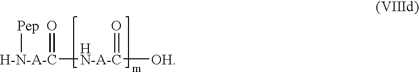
[H-N-A-C]([Pep])([HN-A-C]([OH])=O)=O
